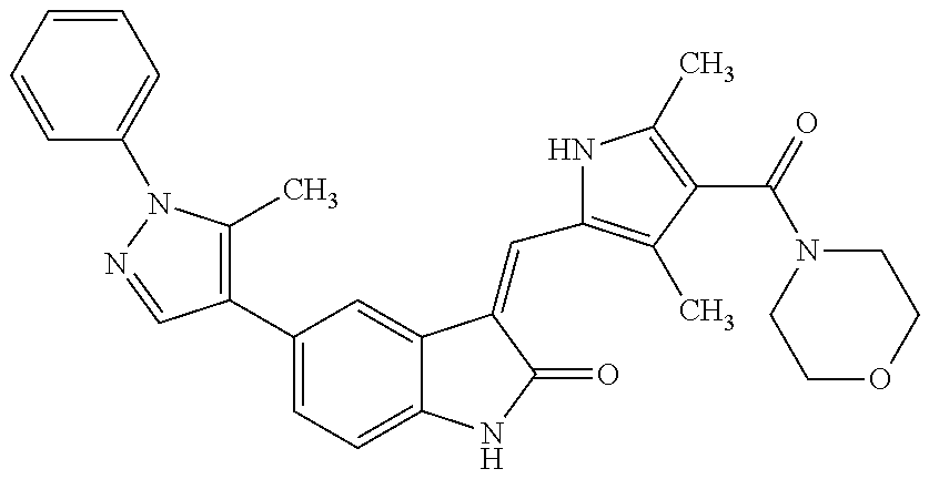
C1=CC=CC=C1N1C(C)=C(C2=CC=C3C(=C2)C(=CC2=C(C)C(C(=O)N4CCOCC4)=C(C)N2)C(=O)N3)C=N1
